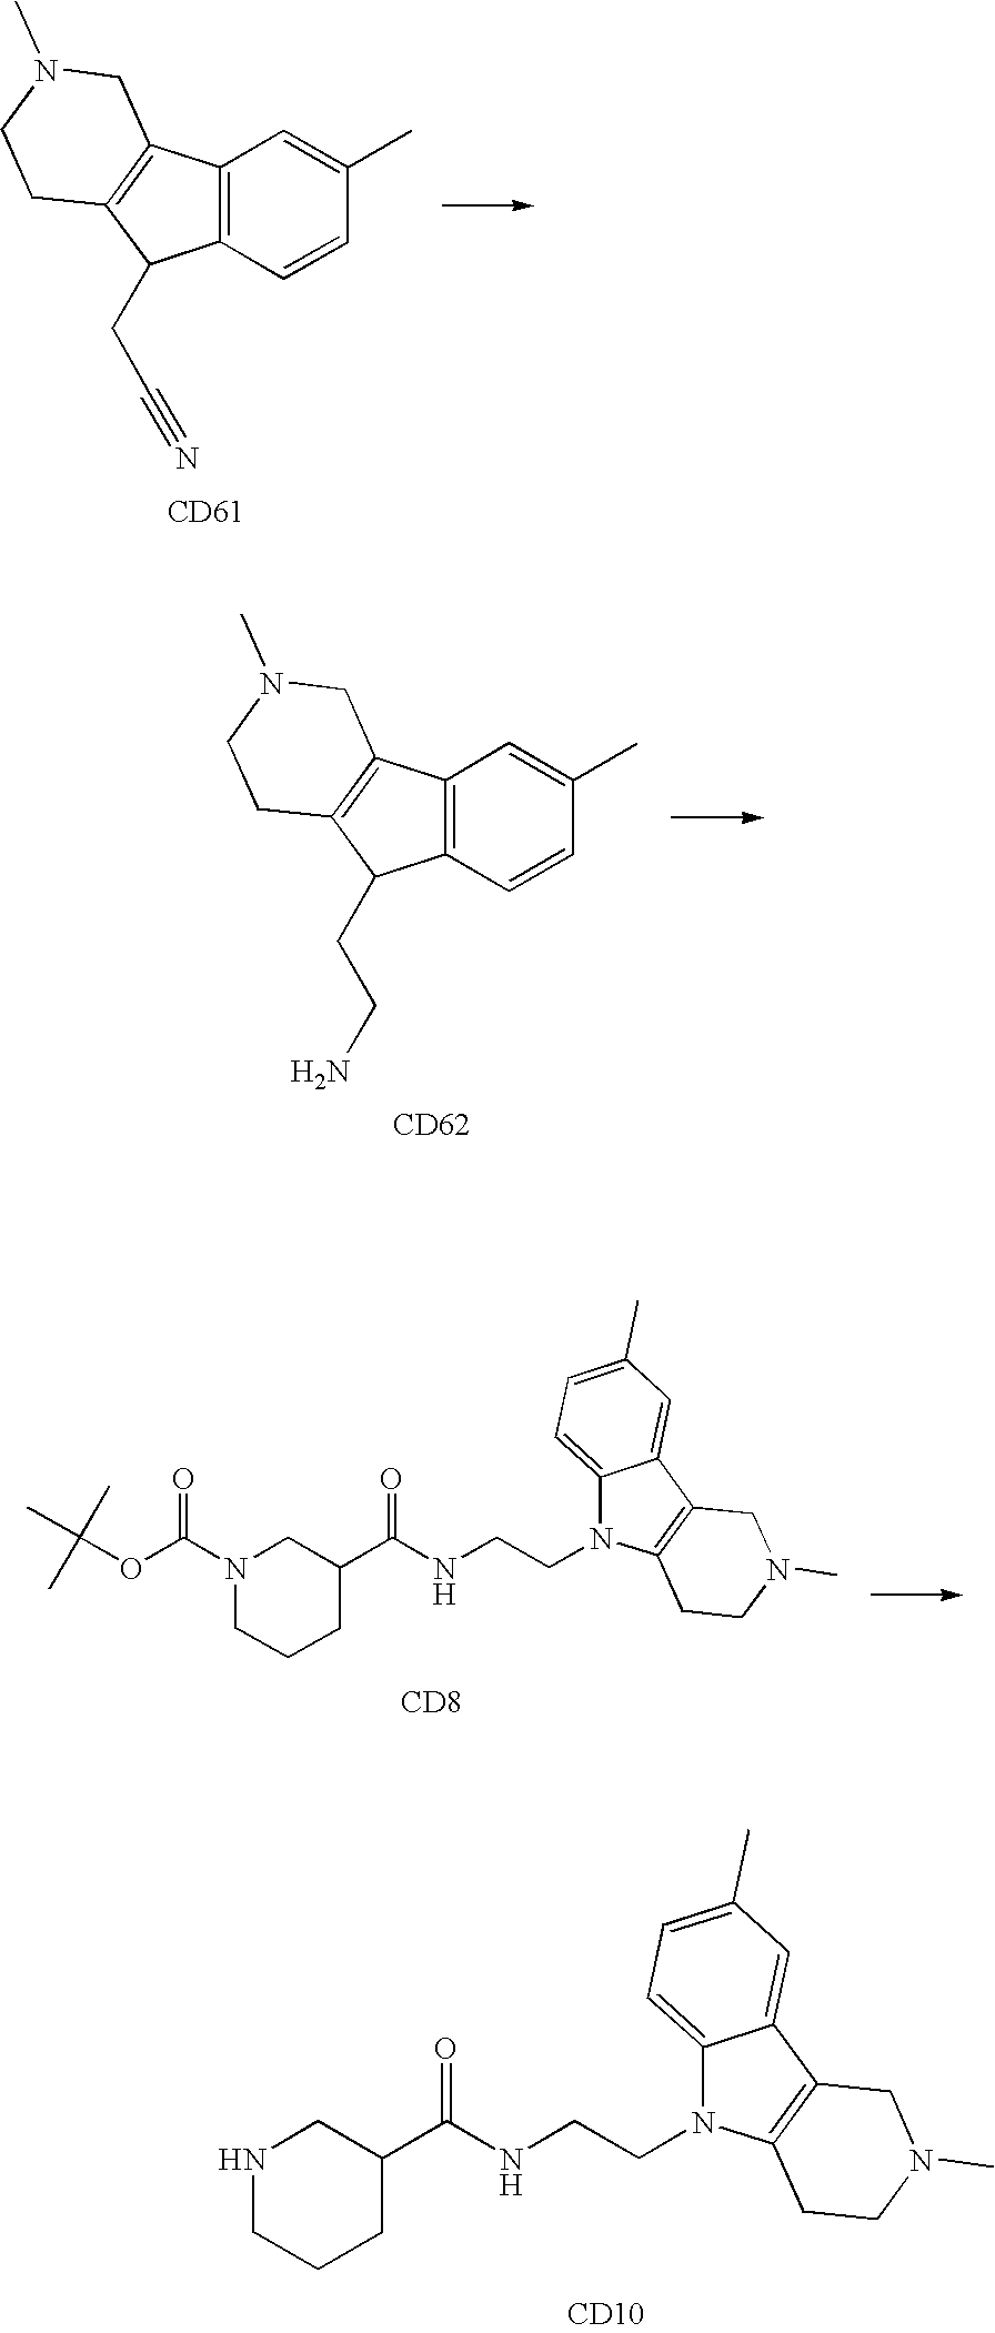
C12=C(C=CC(C)=C1)C(CC#N)C1=C2CN(C)CC1.[CD61].C12=C(C=CC(C)=C1)C(CCN)C1=C2CN(C)CC1.[CD62].C(OC(N1CC(C(NCCN2C3=CC=C(C)C=C3C3=C2CCN(C)C3)=O)CCC1)=O)(C)(C)C.[CD8].[CD10].N1CC(C(NCCN2C3=CC=C(C)C=C3C3=C2CCN(C)C3)=O)CCC1
